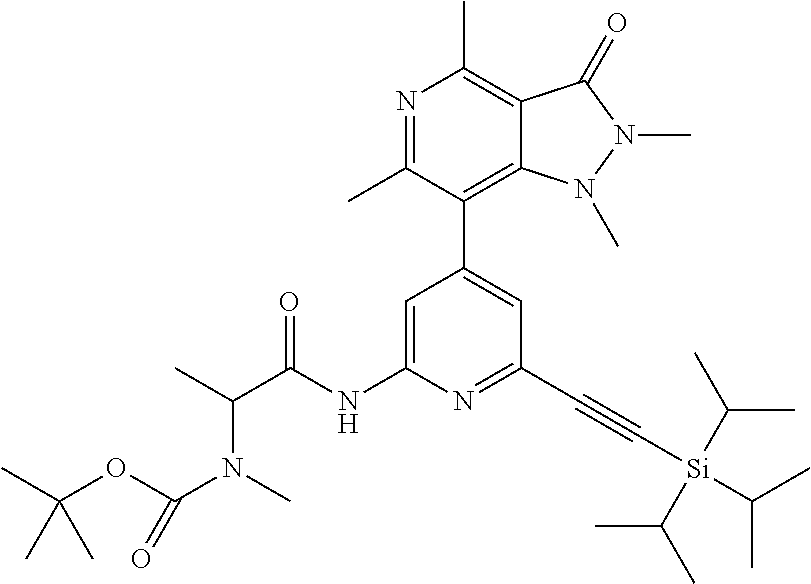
C1(C2=CC(C#C[Si](C(C)C)(C(C)C)C(C)C)=NC(NC(C(C)N(C)C(OC(C)(C)C)=O)=O)=C2)=C2C(=C(C)N=C1C)C(=O)N(C)N2C
